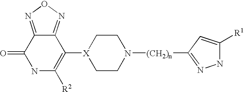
C1(=O)NC([R2])=C([X]2CCN([(CH2)n]C3=NNC([R1])=C3)CC2)C2=NON=C12
